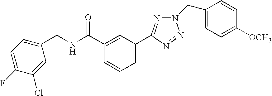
C1(CNC(C2=CC(C3=NN(CC4=CC=C([OCH3])C=C4)N=N3)=CC=C2)=O)=CC=C(F)C(Cl)=C1
